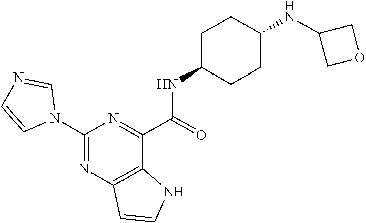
C1(N2C=NC=C2)=NC2=C(C(C(=O)NC3CCC(NC4COC4)CC3)=N1)NC=C2
